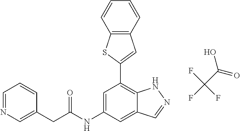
C12=C(C=CC=C1)C=C(C1=C3C(=CC(NC(=O)CC4=CN=CC=C4)=C1)C=NN3)S2.OC(C(F)(F)F)=O
